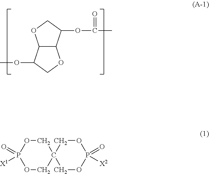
C12C(OCC1OC)C(OC(C)=O)CO2.C1OP([X1])(=O)OCC12COP(=O)([X2])OC2
